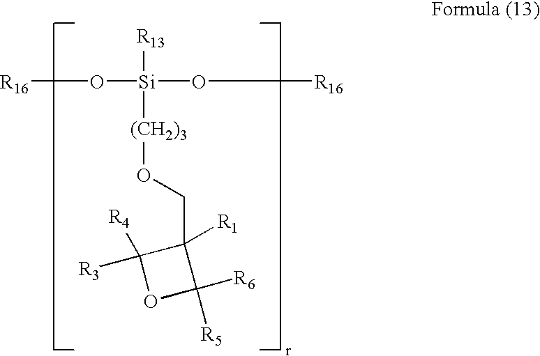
O([Si](O[R16])([R13])[(CH2)3]OCC1([R1])C([R3])([R4])OC1([R5])[R6])[R16]
